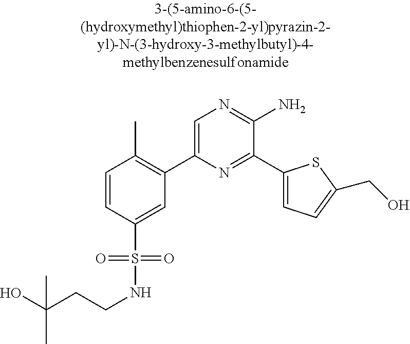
C1=CC(S(=O)(=O)NCCC(O)(C)C)=CC(C2=CN=C(N)C(C3=CC=C(CO)S3)=N2)=C1C
